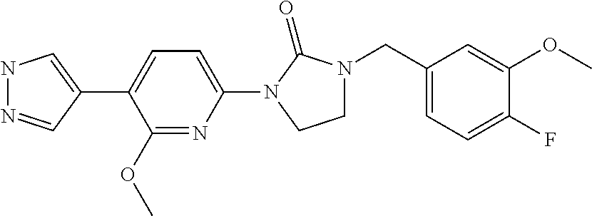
N1N=CC(C2=CC=C(N3C(=O)N(CC4=CC=C(F)C(OC)=C4)CC3)N=C2OC)=C1
